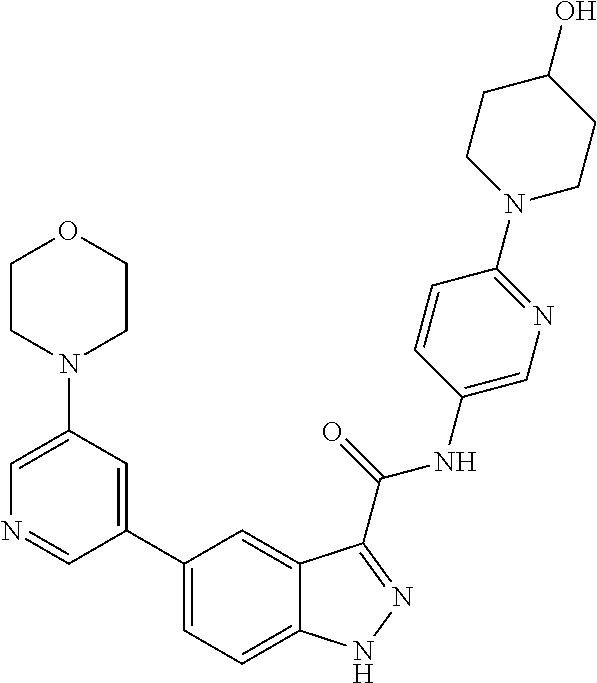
C1(N2CCOCC2)=CN=CC(C2=CC=C3C(=C2)C(C(NC2=CN=C(N4CCC(O)CC4)C=C2)=O)=NN3)=C1
